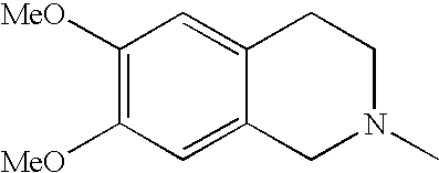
C1([MeO])=C([MeO])C=C2C(=C1)CCN(C)C2
